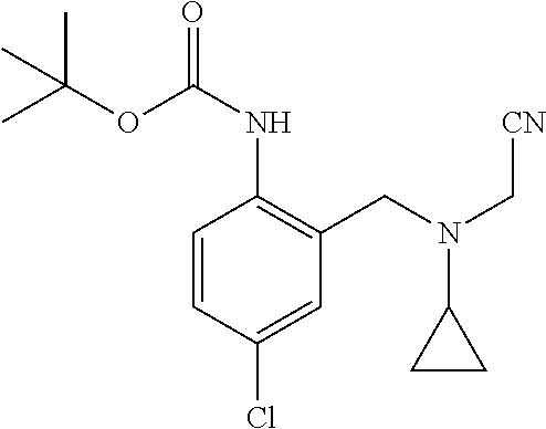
C1=CC(Cl)=CC(CN(C2CC2)C[CN])=C1NC(OC(C)(C)C)=O
